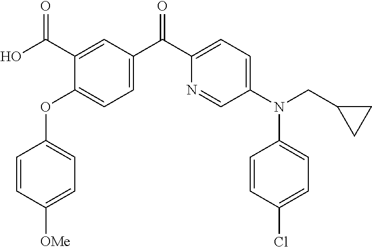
C1=CC(OC2=CC=C(C(C3=CC=C(N(C4=CC=C(Cl)C=C4)CC4CC4)C=N3)=O)C=C2C(O)=O)=CC=C1[OMe]
